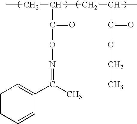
CCC(CC(C)C(=O)OCC)C(ON=C(C)C1=CC=CC=C1)=O
